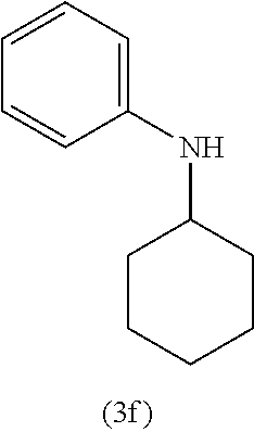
C1CCCCC1NC1=CC=CC=C1
